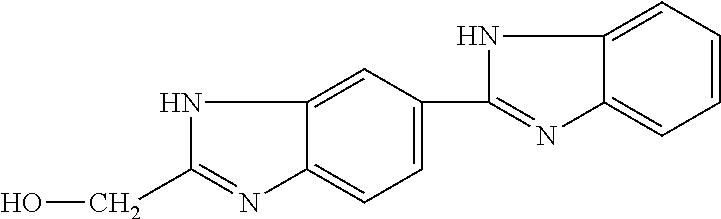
C1(C2=CC=C3N=C(CO)NC3=C2)=NC2=CC=CC=C2N1
